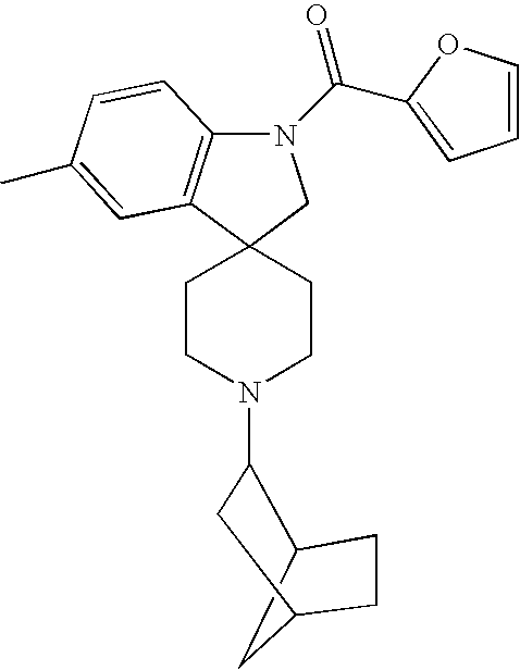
C12CC(CC1N1CCC3(CC1)C1=C(N(C(=O)C4=CC=CO4)C3)C=CC(C)=C1)CC2
